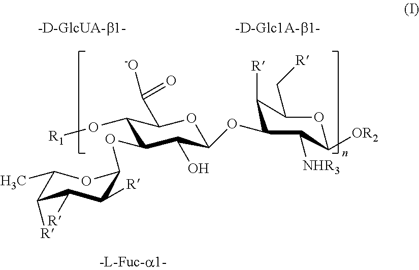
C1(C)C([R])C([R])C([R])C(OC2C(O[R1])C(C([-O])=O)OC(OC3C([R])C(C[R])OC([OR2])C3[NHR3])C2O)O1
